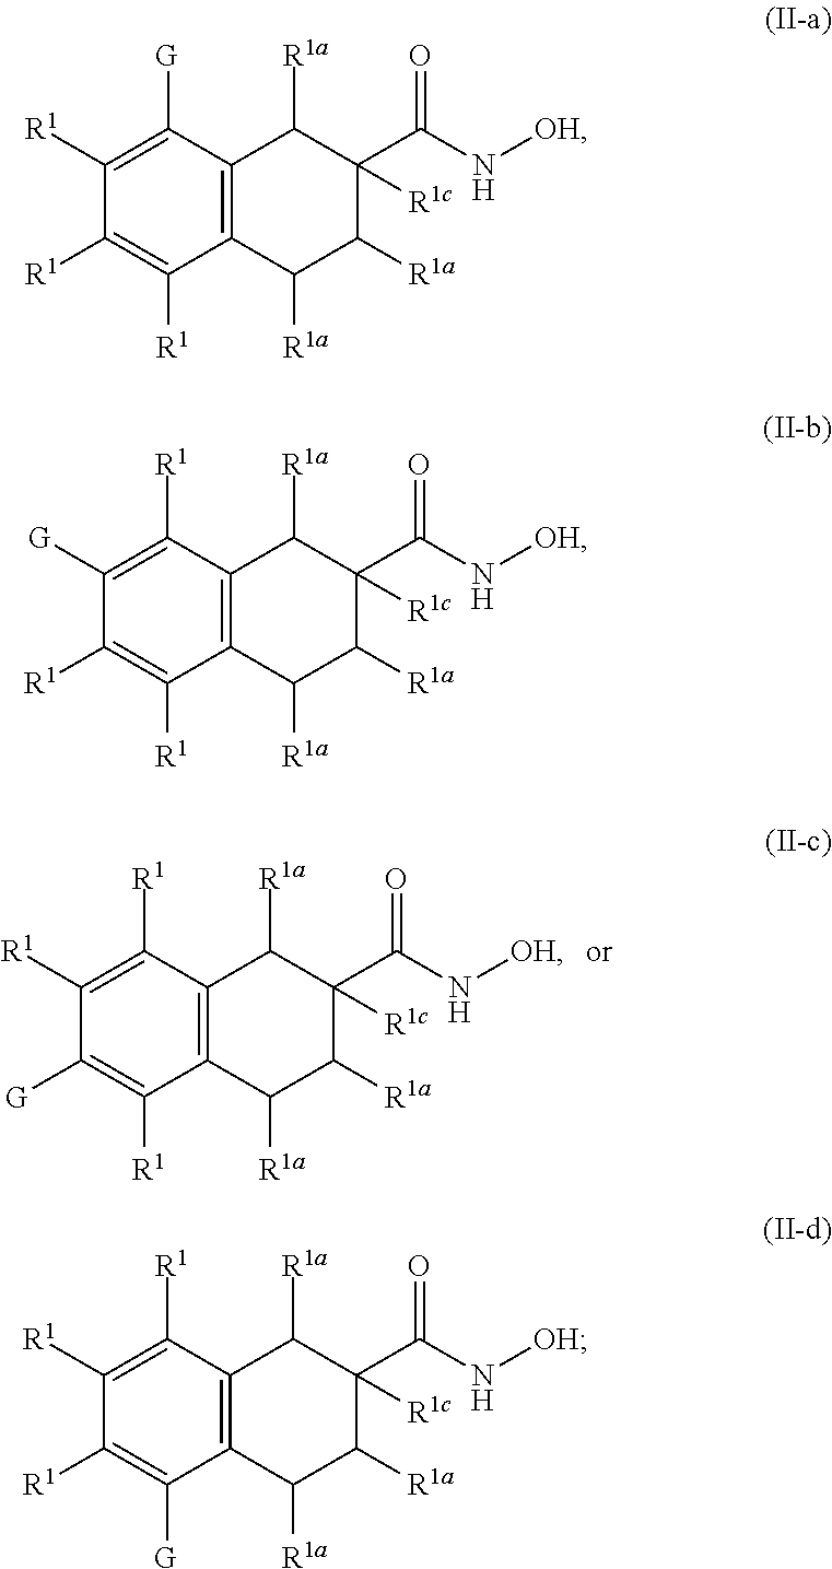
C1([R1])=C([R1])C([G])=C([R1])C2=C1C([R1a])C([R1c])(C(N[OH])=O)C([R1a])C2[R1a].C1([G])=C([R1])C([R1])=C([R1])C2=C1C([R1a])C([R1c])(C(N[OH])=O)C([R1a])C2[R1a].C1([R1])=C([G])C([R1])=C([R1])C2=C1C([R1a])C([R1c])(C(N[OH])=O)C([R1a])C2[R1a].C1([R1])=C([R1])C([R1])=C([G])C2=C1C([R1a])C([R1c])(C(N[OH])=O)C([R1a])C2[R1a]
